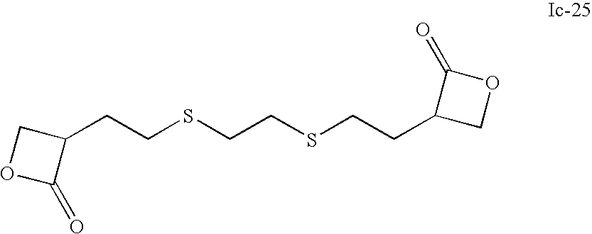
C(CSCCSCCC1COC1=O)C1COC1=O
